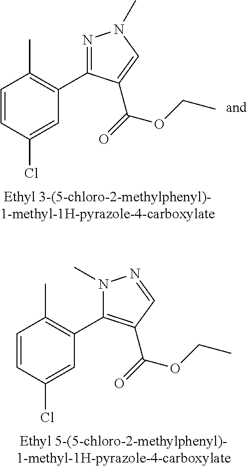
C1=CC(Cl)=CC(C2=NN(C)C=C2C(OCC)=O)=C1C.C1=CC(Cl)=CC(C2=C(C(OCC)=O)C=NN2C)=C1C
